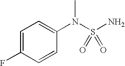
C1=C(F)C=CC(N(C)S(N)(=O)=O)=C1
